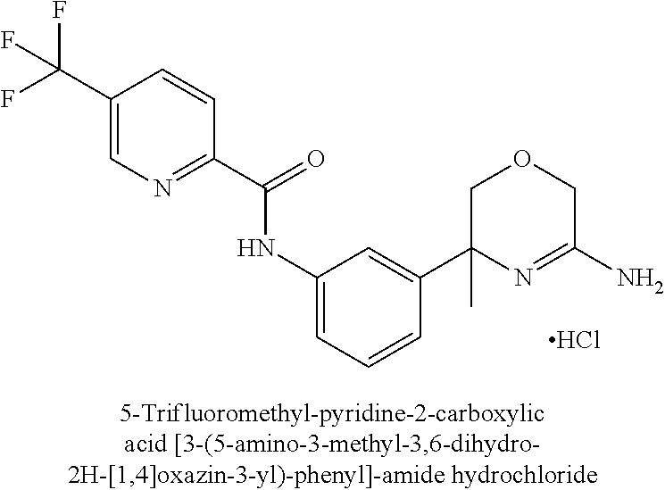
Cl.N(C1=CC=CC(C2(C)N=C(N)COC2)=C1)C(C1=NC=C(C(F)(F)F)C=C1)=O
